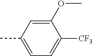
CC1=CC=C([CF3])C(OC)=C1
